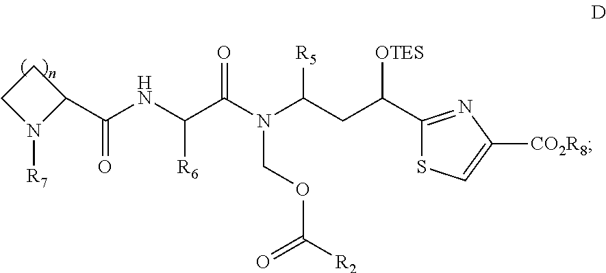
C1CN([R7])C1C(NC(C(N(C(CC(C1=NC([CO2R8])=CS1)[OTES])[R5])COC(=O)[R2])=O)[R6])=O
